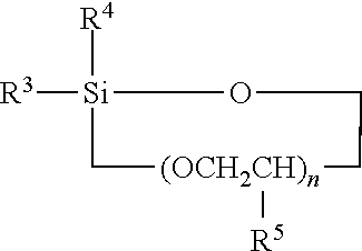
C1[(OCH2CH)n]([R5])CCO[Si]1([R3])[R4]
